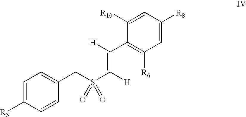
C1=C([R3])C=CC(CS(C([H])=C([H])C2=C([R6])C=C([R8])C=C2[R10])(=O)=O)=C1
